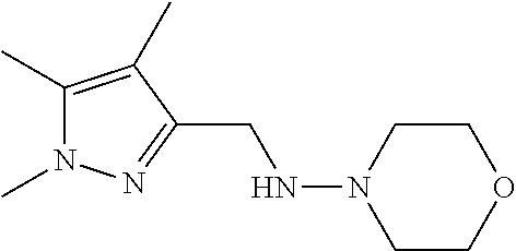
C1(C)=C(C)C(CNN2CCOCC2)=NN1C
